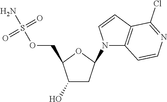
C1(O)CC(N2C3=C(C=C2)C(Cl)=NC=C3)OC1COS(N)(=O)=O
